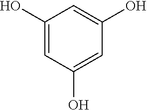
C1(O)=CC(O)=CC(O)=C1
